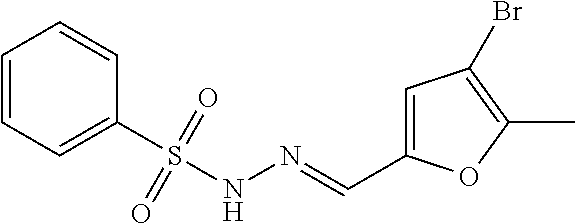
C1=CC=C(S(NN=CC2=CC(Br)=C(C)O2)(=O)=O)C=C1
